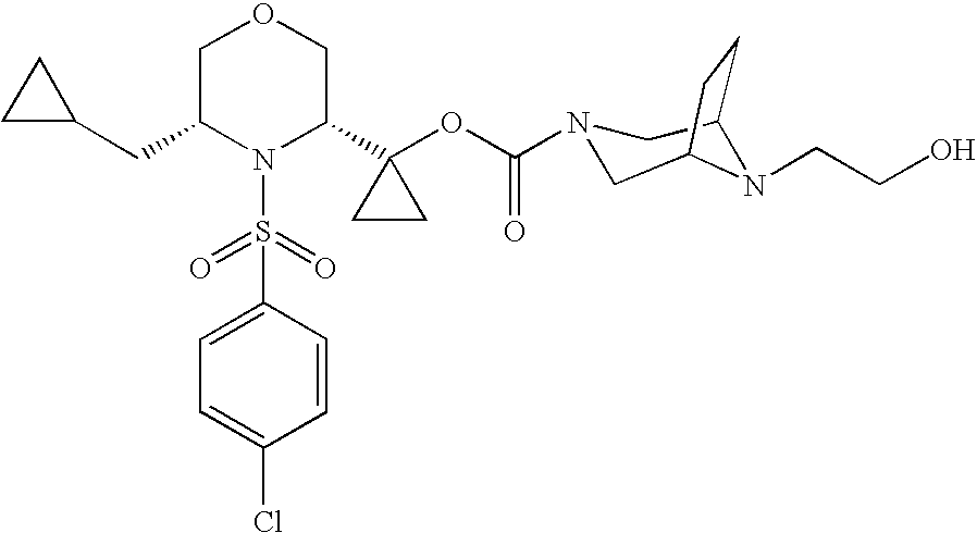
C1=C(S(=O)(=O)N2C(C3(OC(N4CC5N(CCO)C(C4)CC5)=O)CC3)COCC2CC2CC2)C=CC(Cl)=C1
